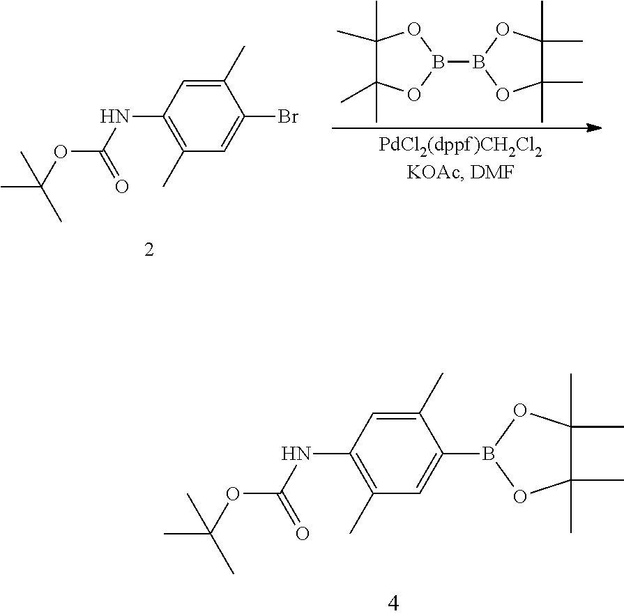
C1(NC(=O)OC(C)(C)C)=C(C)C=C(B2OC(C)(C)C(C)(C)O2)C(C)=C1.C1(C)(C)C(C)(C)OB(B2OC(C)(C)C(C)(C)O2)O1.C1(NC(=O)OC(C)(C)C)=C(C)C=C(Br)C(C)=C1
